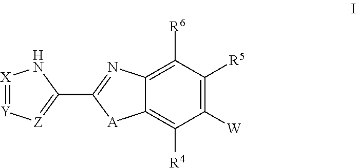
C1([W])=C([R5])C([R6])=C2C(=C1[R4])[A]C(C1=[Z][Y]=[X]N1)=N2
